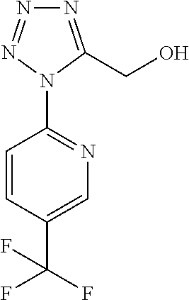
C1=CC(C(F)(F)F)=CN=C1N1C(CO)=NN=N1
